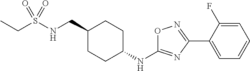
C1(CNS(CC)(=O)=O)CCC(NC2=NC(C3=CC=CC=C3F)=NO2)CC1
